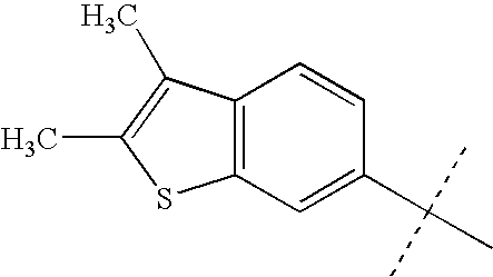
C1=CC2=C(C=C1C(C)(C)C)SC(C)=C2C
